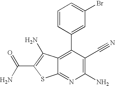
C12=C(C3=CC(Br)=CC=C3)C(C#N)=C(N)N=C1SC(C(N)=O)=C2N
